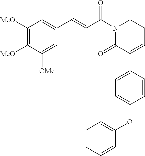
C1([MeO])=C([MeO])C([OMe])=CC(C=CC(N2C(=O)C(C3=CC=C(OC4=CC=CC=C4)C=C3)=CCC2)=O)=C1
